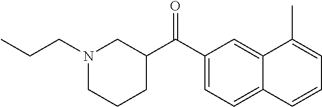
N1(CCC)CCCC(C(C2=CC=C3C(=C2)C(C)=CC=C3)=O)C1
